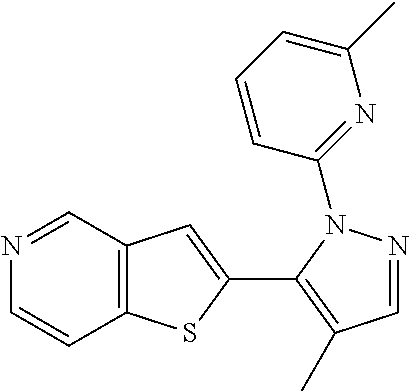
N1=CC2=C(C=C1)SC(C1=C(C)C=NN1C1=NC(C)=CC=C1)=C2
